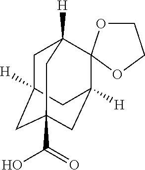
C1C2([H])CC3(C(=O)O)CC([H])(C2)C2(C1([H])C3)OCCO2
